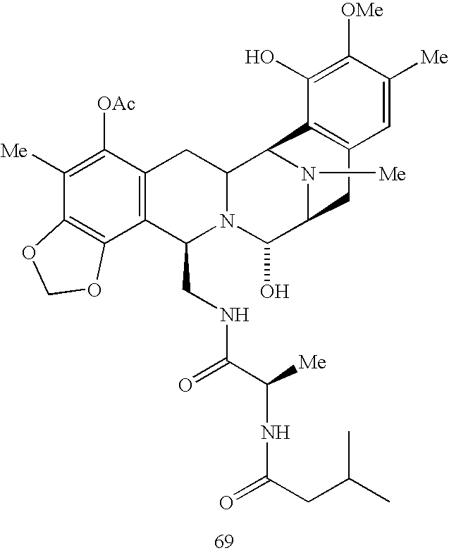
C1([Me])=C([OAc])C2=C(C3=C1OCO3)C(CNC(C([Me])NC(=O)CC(C)C)=O)N1C(C2)C2N([Me])C(C1O)CC1=C2C(O)=C([OMe])C([Me])=C1
